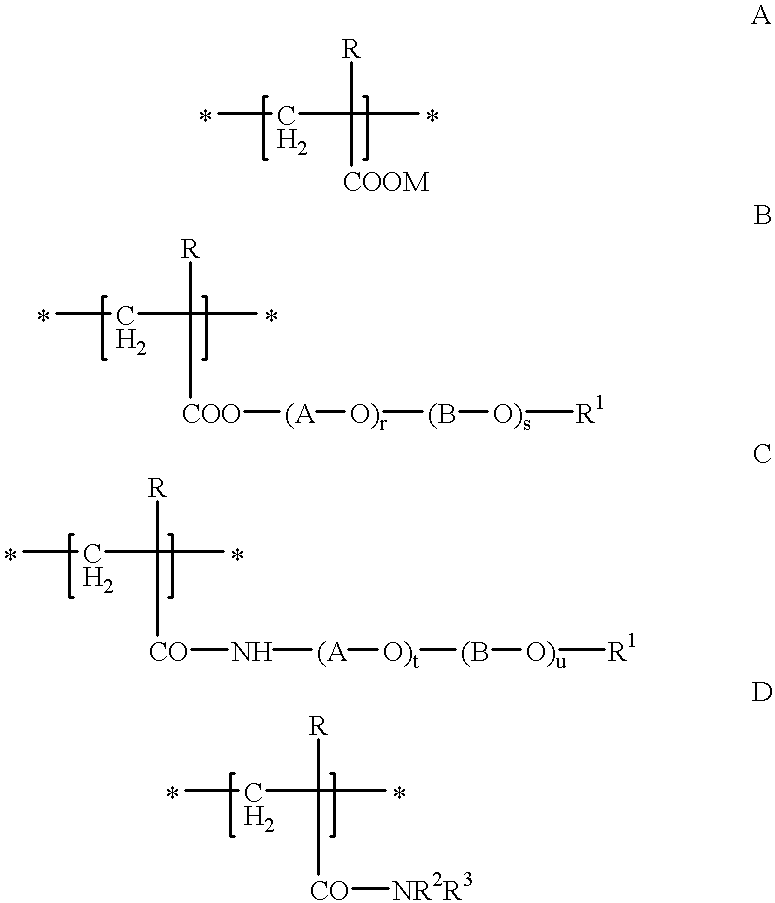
CCC([R])([COOM])C.CCC([R])([COO][(A][O)r][(B][O)s][R1])C.CCC([R])([CO]N[(A][O)t][(B][O)u][R1])C.CCC([R])([CO][NR2R3])C
